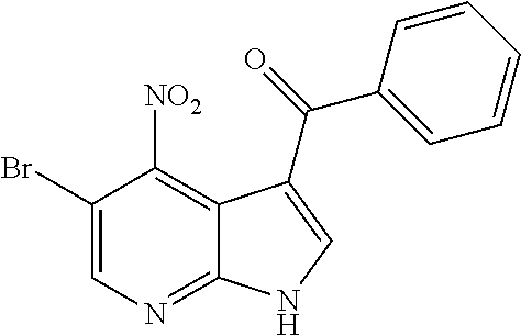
C1(Br)=CN=C2C(=C1[NO2])C(C(=O)C1=CC=CC=C1)=CN2
